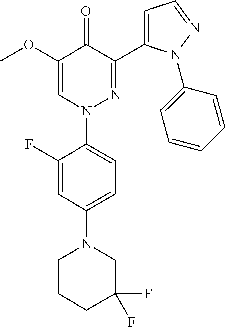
C1(F)=CC(N2CCCC(F)(F)C2)=CC=C1N1N=C(C2=CC=NN2C2=CC=CC=C2)C(=O)C(OC)=C1
